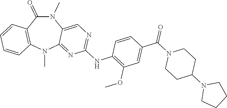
N1(C)C(=O)C2=C(N(C)C3=NC(NC4=C(OC)C=C(C(N5CCC(N6CCCC6)CC5)=O)C=C4)=NC=C13)C=CC=C2
